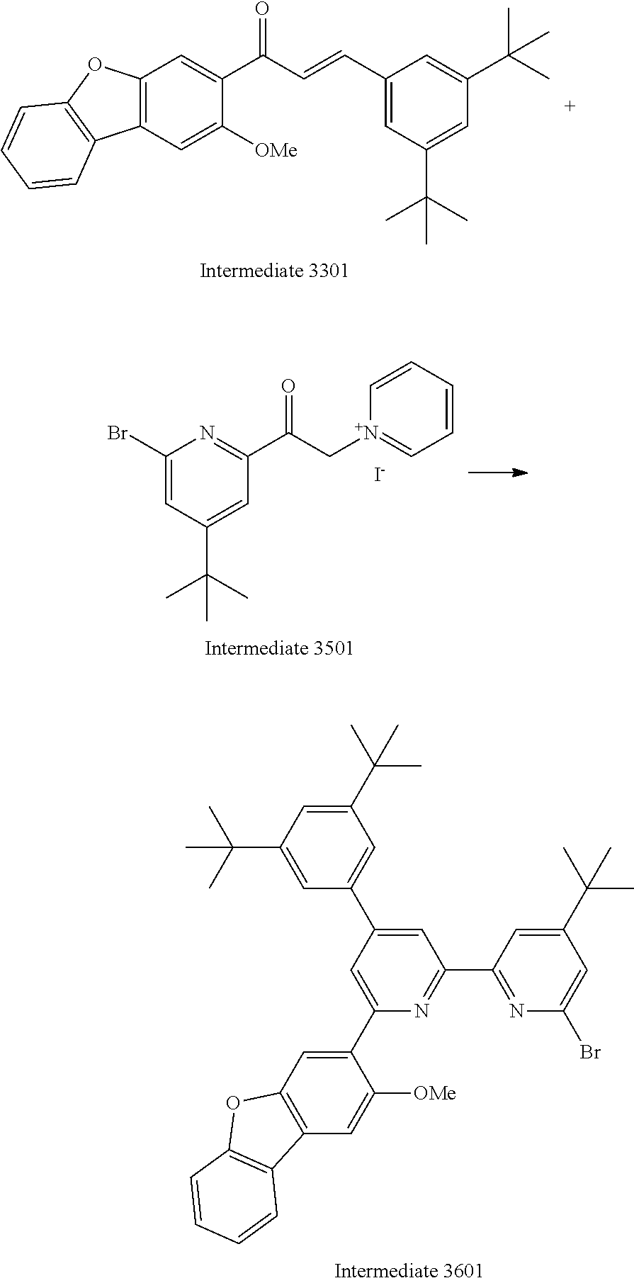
C12=C(C=C([OMe])C(C(C=CC3=CC(C(C)(C)C)=CC(C(C)(C)C)=C3)=O)=C1)C1=C(O2)C=CC=C1.BrC1=CC(C(C)(C)C)=CC(C(C[N+]2=CC=CC=C2)=O)=N1.[I-].C1=C(C2=CC(C(C)(C)C)=CC(C(C)(C)C)=C2)C=C(C2=CC3=C(C=C2[OMe])C2=C(O3)C=CC=C2)N=C1C1=NC(Br)=CC(C(C)(C)C)=C1
